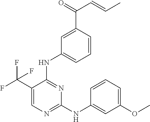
N(C1=NC=C(C(F)(F)F)C(NC2=CC=CC(C(C=CC)=O)=C2)=N1)C1=CC(OC)=CC=C1
